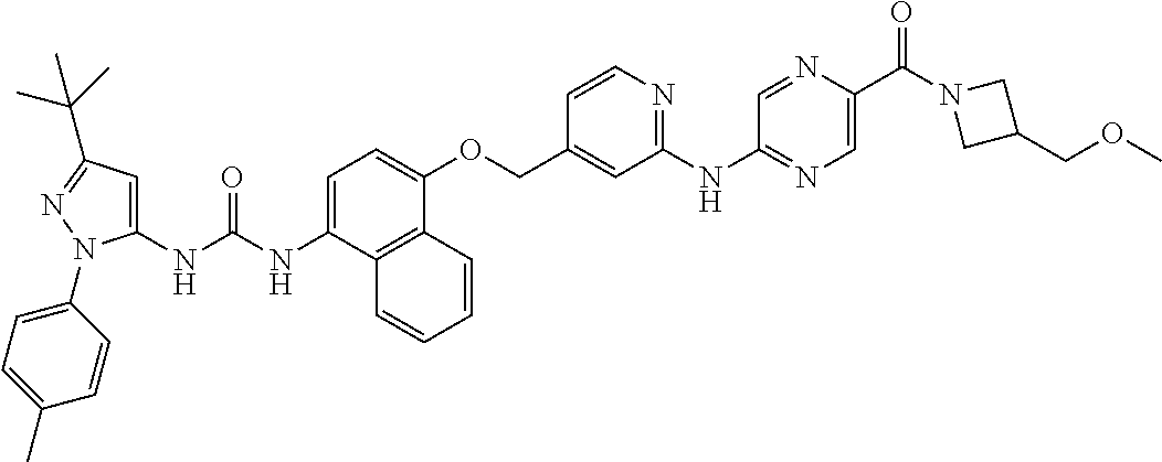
C1=C(NC(NC2=CC(C(C)(C)C)=NN2C2=CC=C(C)C=C2)=O)C2=C(C(OCC3=CC(NC4=NC=C(C(N5CC(COC)C5)=O)N=C4)=NC=C3)=C1)C=CC=C2
